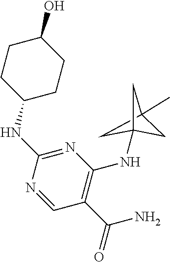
C1(C(N)=O)=C(NC23(C)CC(C)(C2)C3)N=C(NC2CCC(O)CC2)N=C1
